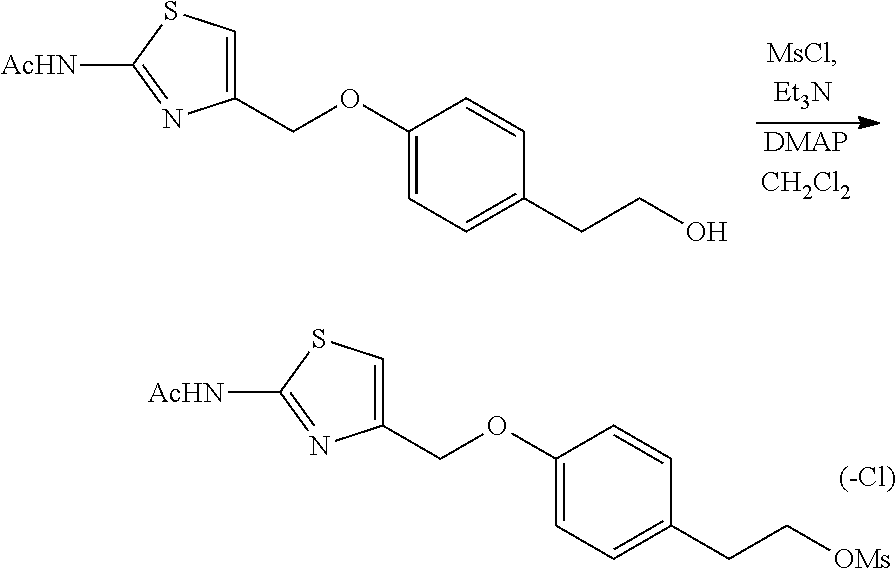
[DMAPCH2Cl2].C1(COC2=CC=C(CCO)C=C2)=CSC([AcHN])=N1.C1(COC2=CC=C(CC[OMs])C=C2)=CSC([AcHN])=N1.[(-Cl)]
